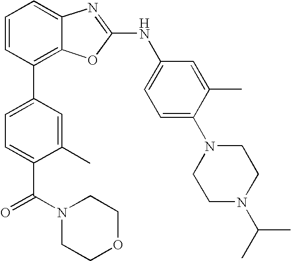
C1=CC(C2=CC=C(C(=O)N3CCOCC3)C(C)=C2)=C2C(=C1)N=C(NC1=CC=C(N3CCN(C(C)C)CC3)C(C)=C1)O2
